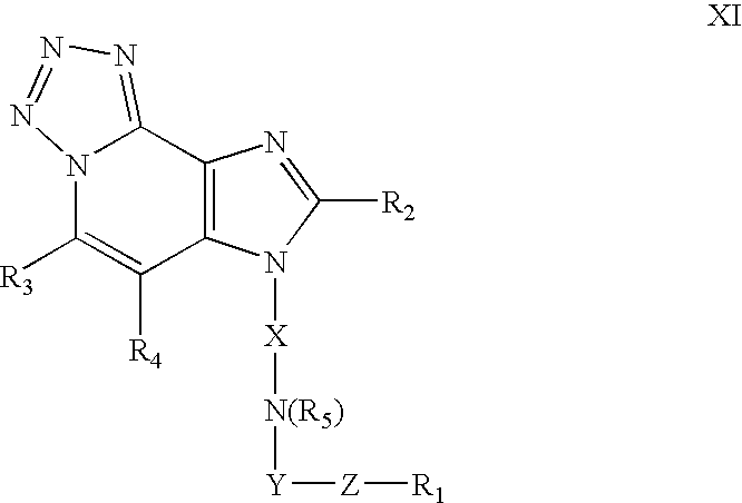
N12C([R3])=C([R4])C3=C(C1=NN=N2)N=C([R2])N3[X][N(R5)][Y][Z][R1]
